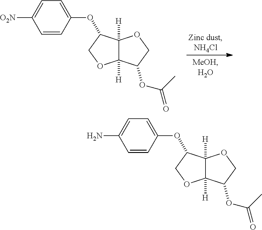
C1(OC2C3([H])C([H])(OC2)C(OC(=O)C)CO3)=CC=C(N)C=C1.C1(OC2C3([H])C([H])(OC2)C(OC(=O)C)CO3)=CC=C([O2N])C=C1
